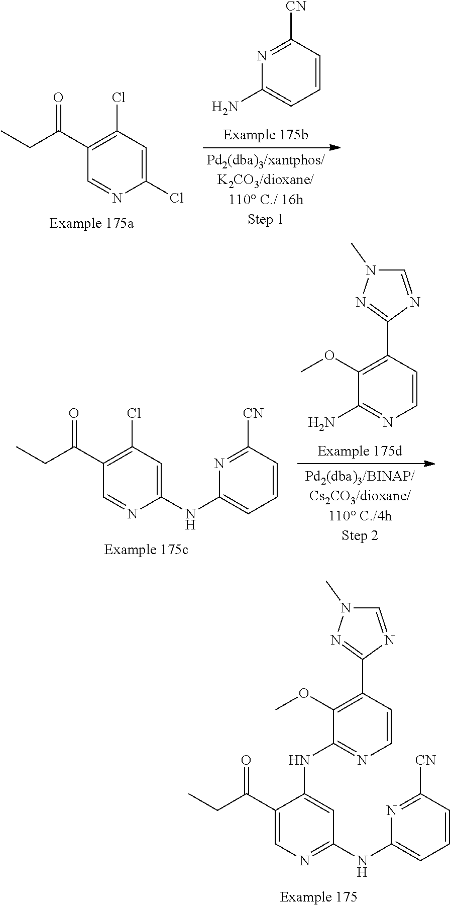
N1(C)C=NC(C2=C(OC)C(NC3=CC(NC4=CC=CC([CN])=N4)=NC=C3C(CC)=O)=NC=C2)=N1.O=C(C1=C(Cl)C=C(Cl)N=C1)CC.[CN]C1=NC(N)=CC=C1.[CN]C1=NC(NC2=CC(Cl)=C(C(CC)=O)C=N2)=CC=C1.N1(C)C=NC(C2=C(OC)C(N)=NC=C2)=N1
